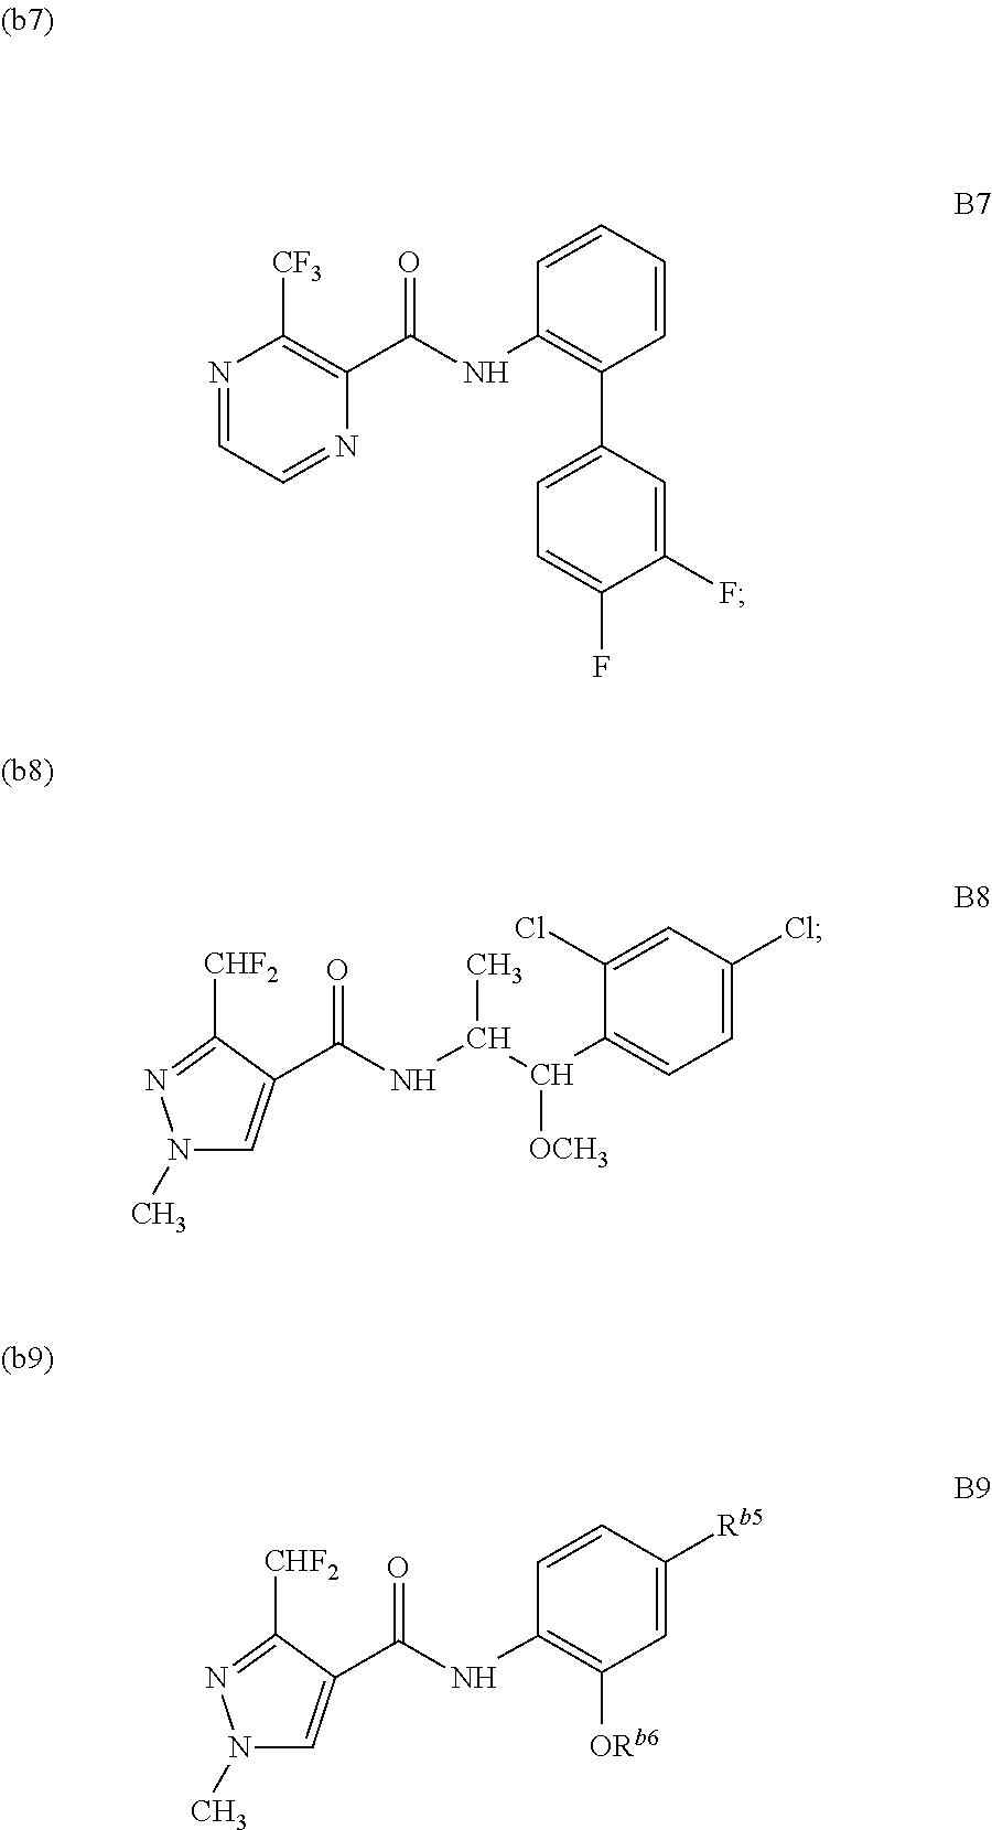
N1=CC=NC(C(NC2=C(C3=CC=C(F)C(F)=C3)C=CC=C2)=O)=C1[CF3].N(C(C(C1=CC=C(Cl)C=C1Cl)[OCH3])C)C(=O)C1=CN(C)N=C1[CHF2].N(C1=C([ORb6])C=C([Rb5])C=C1)C(=O)C1=CN(C)N=C1[CHF2]
